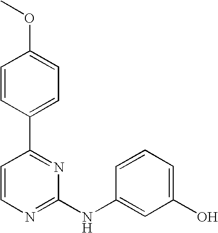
C1=CC(C2=NC(NC3=CC(O)=CC=C3)=NC=C2)=CC=C1OC
